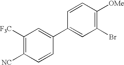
C1([F3C])=C([NC])C=CC(C2=CC(Br)=C([OMe])C=C2)=C1
